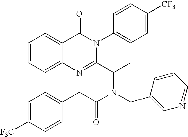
C1=CC=C2C(=C1)C(=O)N(C1=CC=C([CF3])C=C1)C(C(C)N(C(=O)CC1=CC=C([F3C])C=C1)CC1=CN=CC=C1)=N2
